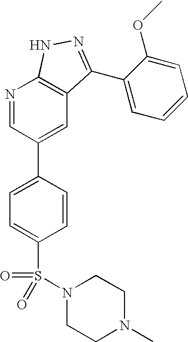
N1=CC(C2=CC=C(S(=O)(N3CCN(C)CC3)=O)C=C2)=CC2=C1NN=C2C1=CC=CC=C1OC
